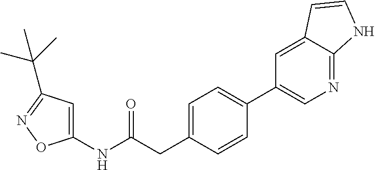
C1=C(CC(NC2=CC(C(C)(C)C)=NO2)=O)C=CC(C2=CN=C3C(=C2)C=CN3)=C1
